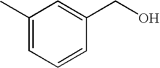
CC1=CC=CC(CO)=C1
